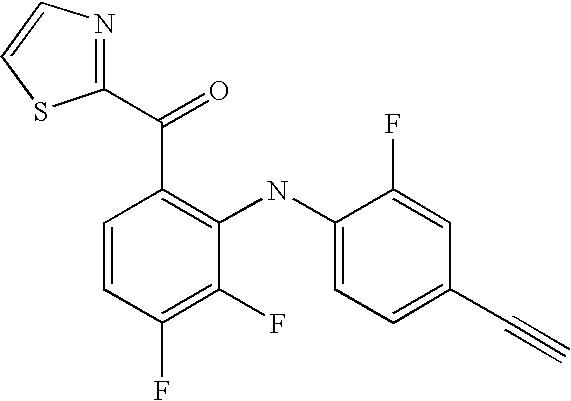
C1=CC(F)=C(F)C(NC2=CC=C(C#C)C=C2F)=C1C(=O)C1=NC=CS1
